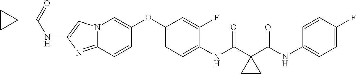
N12C(=NC(NC(C3CC3)=O)=C1)C=CC(OC1=CC=C(NC(C3(C(NC4=CC=C(F)C=C4)=O)CC3)=O)C(F)=C1)=C2
